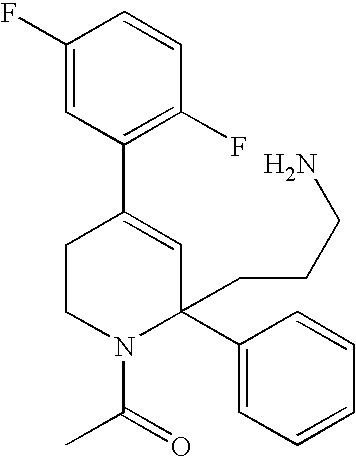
C1(F)=CC(C2=CC(CCCN)(C3=CC=CC=C3)N(C(=O)C)CC2)=C(F)C=C1
